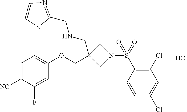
Cl.C1=C([NC])C(F)=CC(OCC2(CNCC3=NC=CS3)CN(S(C3=C(Cl)C=C(Cl)C=C3)(=O)=O)C2)=C1
